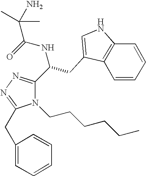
O=C(NC(C1=NN=C(CC2=CC=CC=C2)N1CCCCCC)CC1=CNC2=C1C=CC=C2)C(C)(N)C
